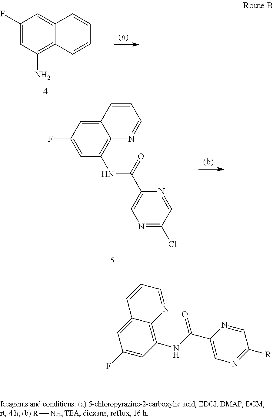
C12=C(N)C=C(F)C=C1C=CC=C2.C12=CC(F)=CC(NC(=O)C3=CN=C(Cl)C=N3)=C1N=CC=C2.[R][NH].C1(NC(C2=CN=C([R])C=N2)=O)=C2C(=CC(F)=C1)C=CC=N2
